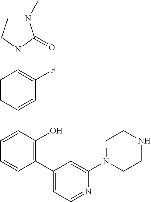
N1(C2=C(F)C=C(C3=CC=CC(C4=CC=NC(N5CCNCC5)=C4)=C3O)C=C2)C(=O)N(C)CC1
